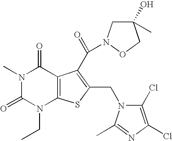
N1(C)C(=O)N(CC)C2=C(C1=O)C(C(=O)N1CC(C)(O)CO1)=C(CN1C(Cl)=C(Cl)N=C1C)S2
